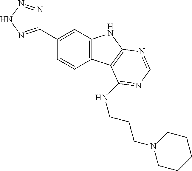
N1=NNN=C1C1=CC2=C(C=C1)C1=C(N2)N=CN=C1NCCCN1CCCCC1
